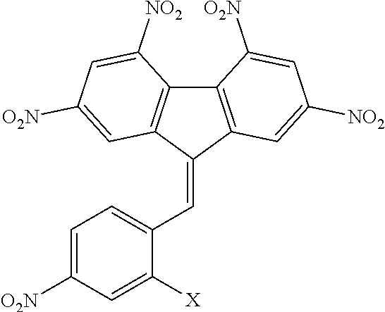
C12=C(C(=CC3=CC=C([O2N])C=C3[X])C3=C1C([NO2])=CC([O2N])=C3)C=C([NO2])C=C2[O2N]
